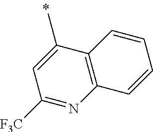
C12=C(C(C)=CC([F3C])=N1)C=CC=C2
